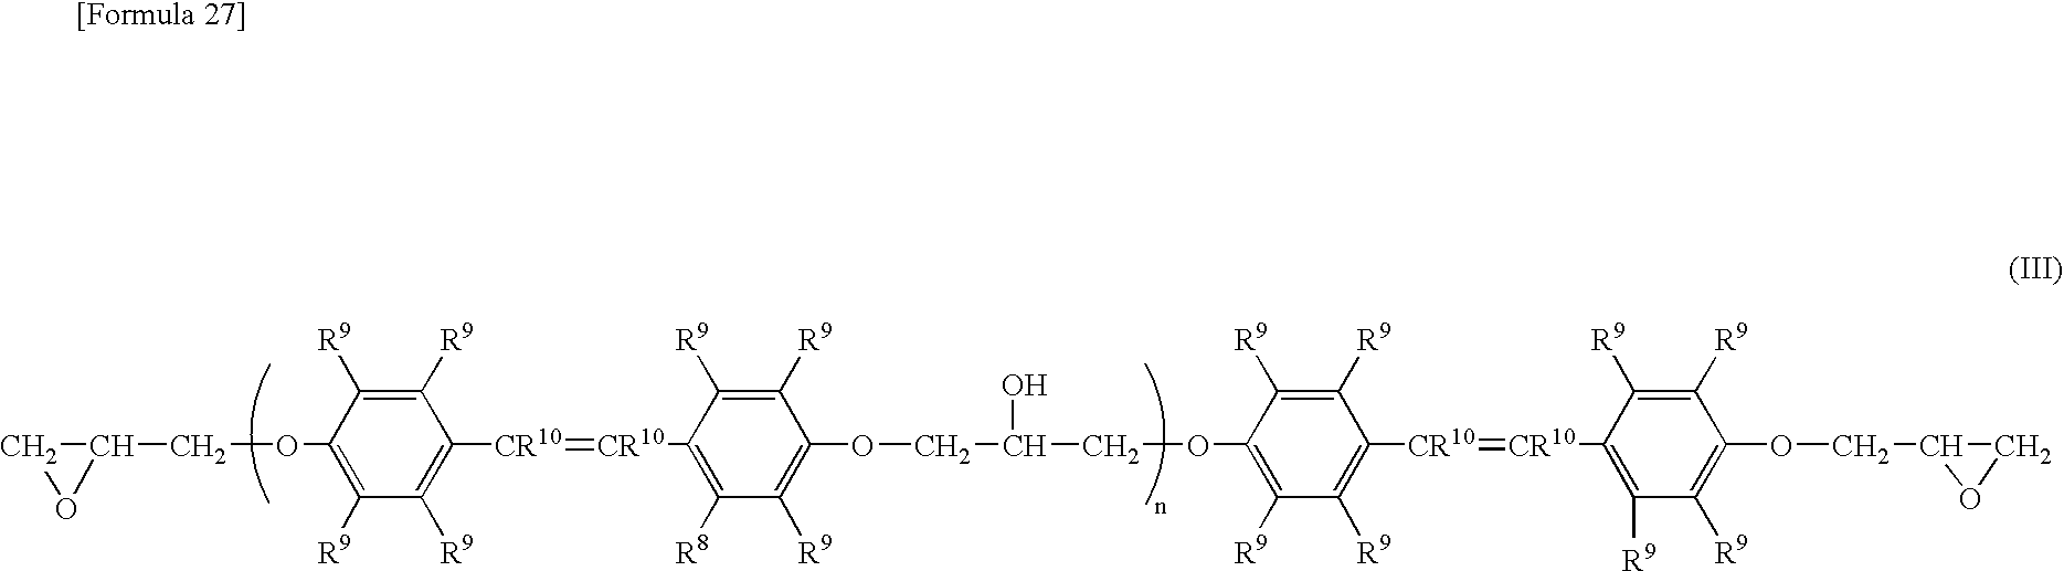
C1(COC2=C([R9])C([R9])=C([CR10]=[CR10]C3=C([R8])C([R9])=C(OCC(O)COC4=C([R9])C([R9])=C([CR10]=[CR10]C5=C([R9])C([R9])=C(OCC6OC6)C([R9])=C5[R9])C([R9])=C4[R9])C([R9])=C3[R9])C([R9])=C2[R9])CO1
